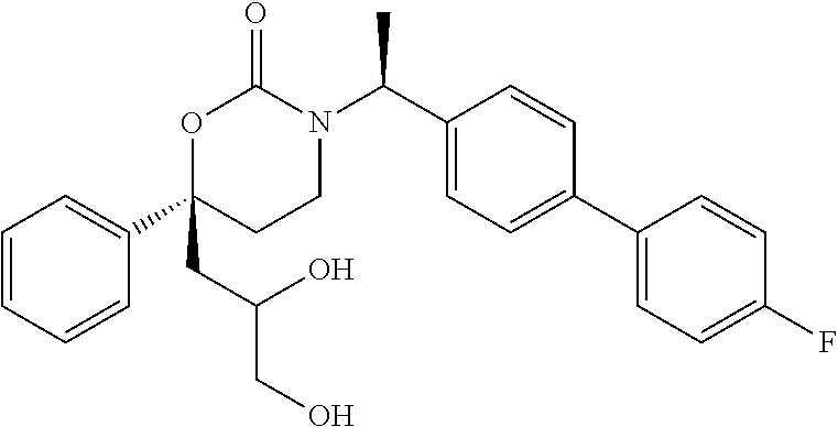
C1=CC=CC(C2(CC(CO)O)CCN(C(C3=CC=C(C4=CC=C(F)C=C4)C=C3)C)C(=O)O2)=C1
